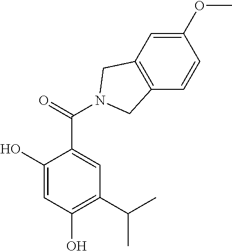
C1(O)=CC(O)=C(C(C)C)C=C1C(=O)N1CC2=C(C=CC(OC)=C2)C1
